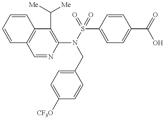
C1=CC=CC2=C1C=NC(N(CC1=CC=C([CF3O])C=C1)S(C1=CC=C(C(O)=O)C=C1)(=O)=O)=C2C([Me])[Me]
